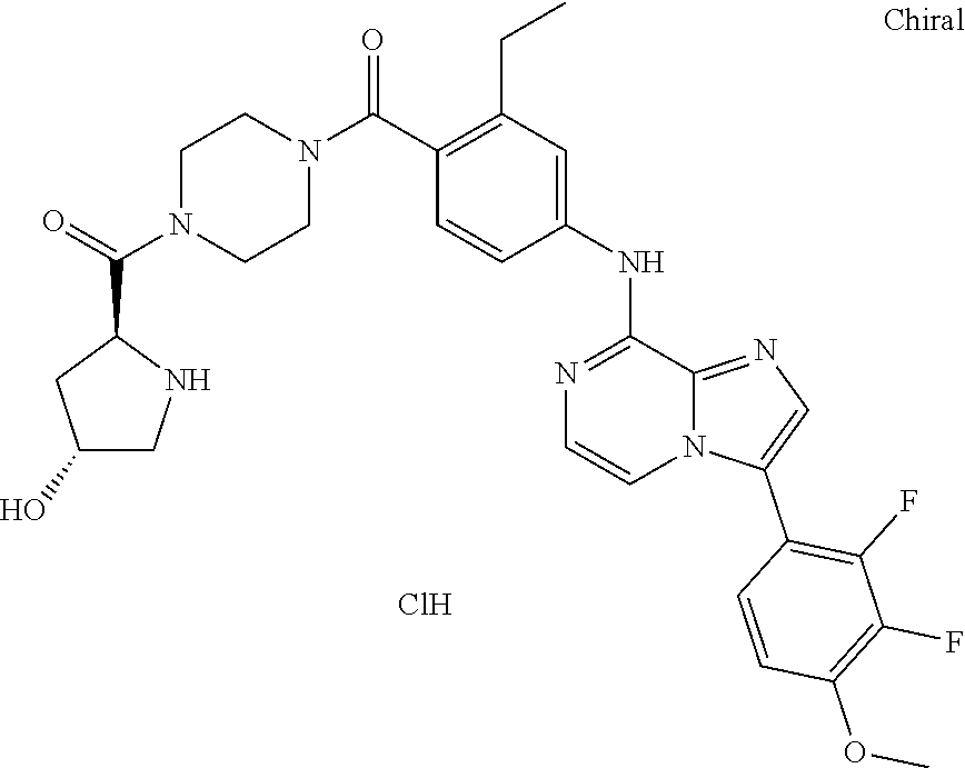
C1(NC2=CC(CC)=C(C(N3CCN(C(C4CC(O)CN4)=O)CC3)=O)C=C2)=NC=CN2C1=NC=C2C1=C(F)C(F)=C(OC)C=C1.Cl
